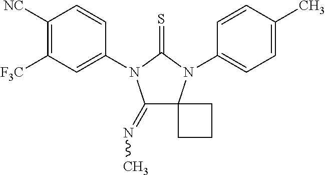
C1(=NC)C2(N(C3=CC=C(C)C=C3)C(=S)N1C1=CC([F3C])=C([NC])C=C1)CCC2
